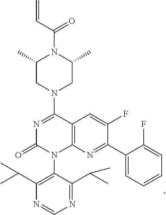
C12=C(N=C(C3=CC=CC=C3F)C(F)=C1)N(C1=C(C(C)C)N=CN=C1C(C)C)C(=O)N=C2N1CC(C)N(C(C=C)=O)C(C)C1
